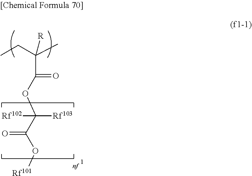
CCC(C)([R])C(OC(C(O[Rf101])=O)([Rf103])[Rf102])=O
